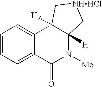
C1=CC=C2C(=C1)C1([H])C([H])(N([Me])C2=O)C[NHHCl]C1
